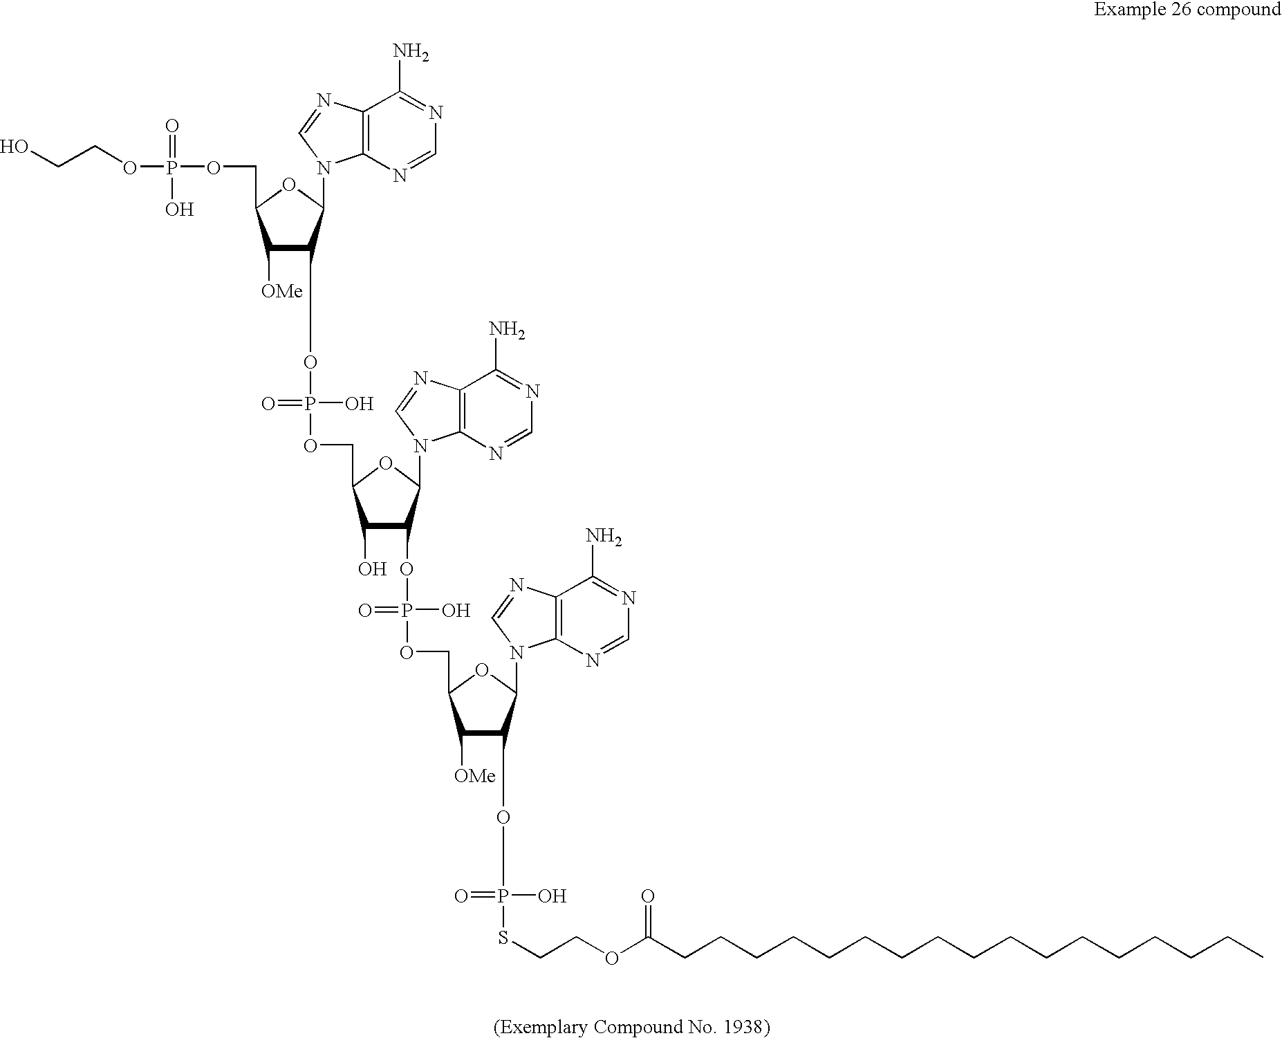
P(OCCO)(OCC1C([OMe])C(OP(=O)(O)OCC2C(O)C(OP(O)(=O)OCC3C([OMe])C(OP(=O)(O)SCCOC(CCCCCCCCCCCCCCCCC)=O)C(N4C5=C(N=C4)C(N)=NC=N5)O3)C(N3C4=C(N=C3)C(N)=NC=N4)O2)C(N2C3=C(N=C2)C(N)=NC=N3)O1)(=O)O
